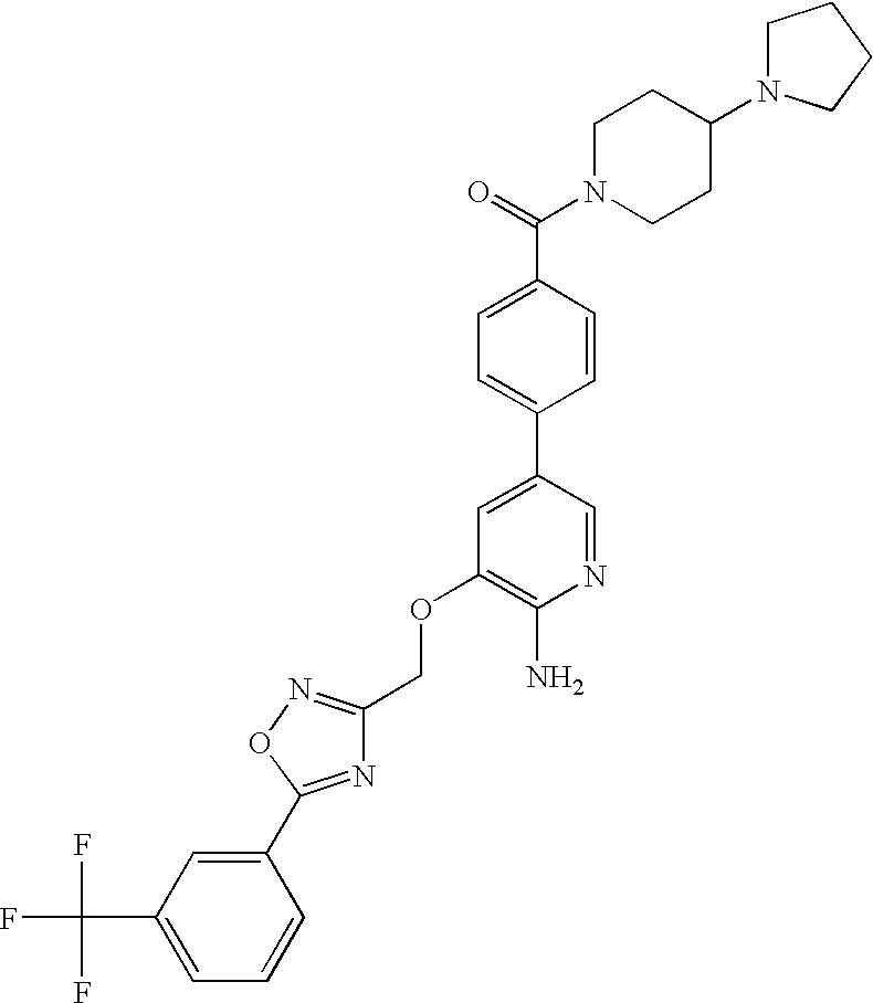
C(OC1=C(N)N=CC(C2=CC=C(C(=O)N3CCC(N4CCCC4)CC3)C=C2)=C1)C1=NOC(C2=CC(C(F)(F)F)=CC=C2)=N1
